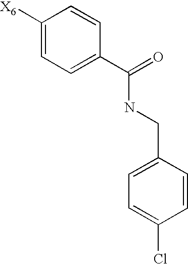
C1([X6])=CC=C(C(=O)NCC2=CC=C(Cl)C=C2)C=C1
